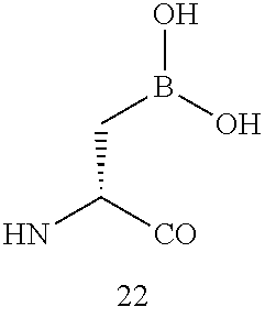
NC([CO])CB(O)O
